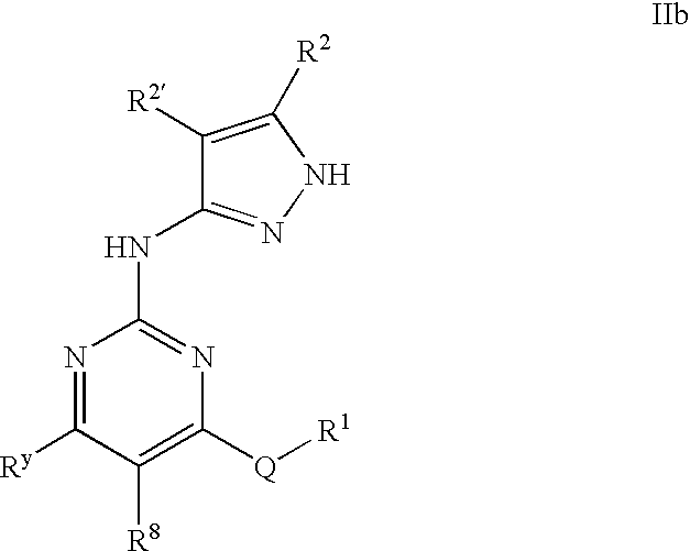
N1=C([Ry])C([R8])=C([Q][R1])N=C1NC1=NNC([R2])=C1[R2]
